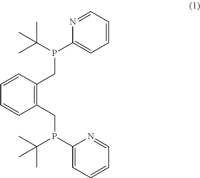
C1(P(C(C)(C)C)CC2=C(CP(C3=CC=CC=N3)C(C)(C)C)C=CC=C2)=CC=CC=N1
